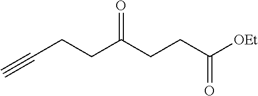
C(CCC(CCC([OEt])=O)=O)#C
